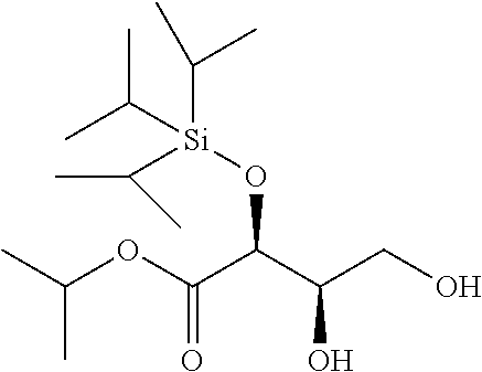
CC(OC(C(C(CO)O)O[Si](C(C)C)(C(C)C)C(C)C)=O)C
